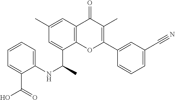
C1(C#N)=CC=CC(C2=C(C)C(=O)C3=C(C(C(NC4=CC=CC=C4C(O)=O)C)=CC(C)=C3)O2)=C1
